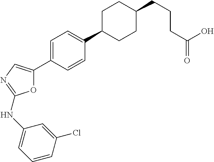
O1C(C2=CC=C(C3CCC(CCCC(=O)O)CC3)C=C2)=CN=C1NC1=CC=CC(Cl)=C1
